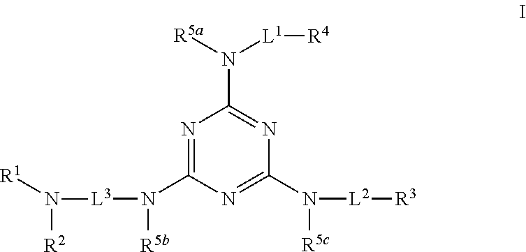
N1=C(N([L3]N([R1])[R2])[R5b])N=C(N([L2][R3])[R5c])N=C1N([R5a])[L1][R4]
